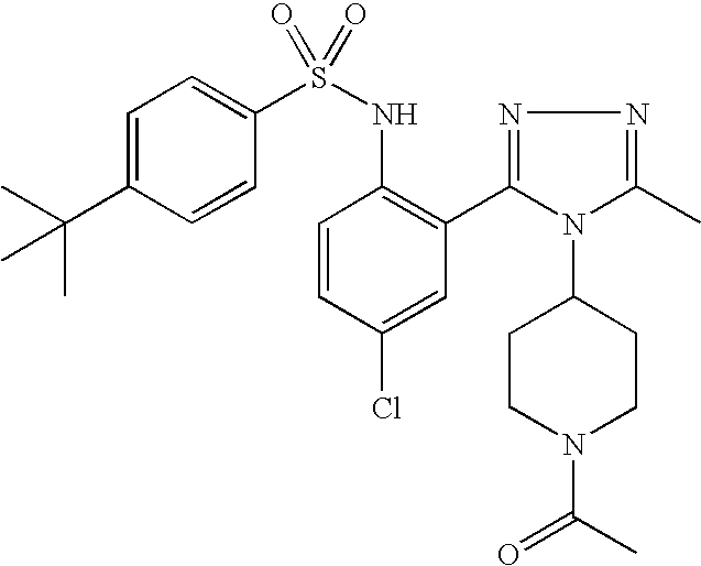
C1=C(C(C)(C)C)C=CC(S(NC2=C(C3=NN=C(C)N3C3CCN(C(C)=O)CC3)C=C(Cl)C=C2)(=O)=O)=C1
